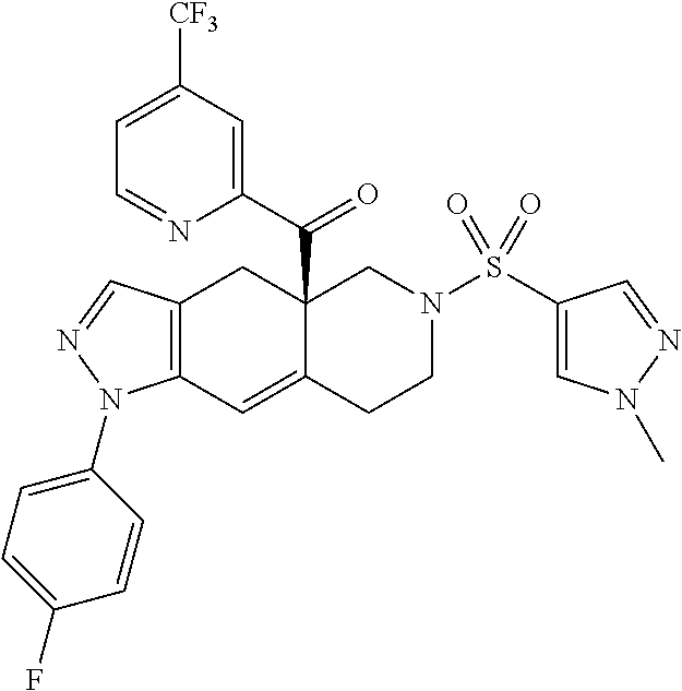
C12=C(C=C3C(C(=O)C4=CC([CF3])=CC=N4)(C1)CN(S(=O)(=O)C1=CN(C)N=C1)CC3)N(C1=CC=C(F)C=C1)N=C2
